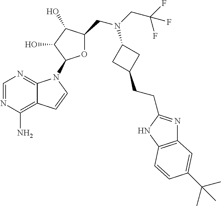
C1=NC(N)=C2C(=N1)N(C1OC(CN(CC(F)(F)F)C3CC(CCC4=NC5=C(N4)C=CC(C(C)(C)C)=C5)C3)C(O)C1O)C=C2
